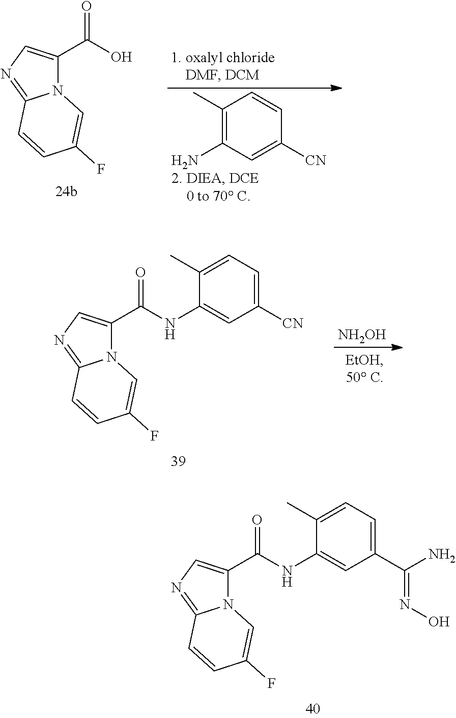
N12C(C(O)=O)=CN=C1C=CC(F)=C2.C1(C)=C(N)C=C([CN])C=C1.C1([CN])=CC=C(C)C(NC(=O)C2=CN=C3N2C=C(F)C=C3)=C1.[NH2OH].C1(C(N)=NO)=CC=C(C)C(NC(=O)C2=CN=C3N2C=C(F)C=C3)=C1
